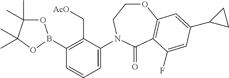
C1(B2OC(C)(C)C(C)(C)O2)=C(C[AcO])C(N2CCOC3=C(C2=O)C(F)=CC(C2CC2)=C3)=CC=C1
